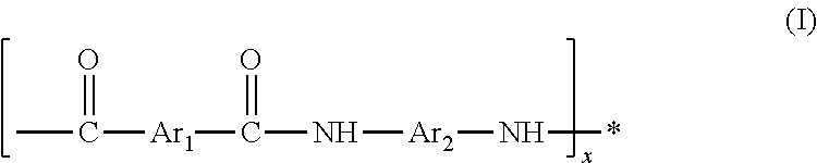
CC(=O)[Ar1]C(=O)N[Ar2]N*
